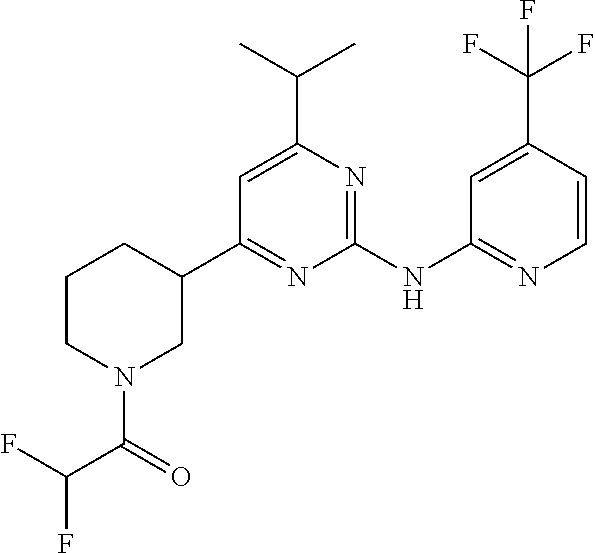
C1(NC2=NC=CC(C(F)(F)F)=C2)=NC(C(C)C)=CC(C2CCCN(C(=O)C(F)F)C2)=N1
